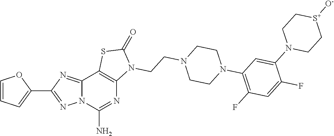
C1=CC=C(C2=NN3C(=N2)C2=C(N=C3N)N(CCN3CCN(C4=C(F)C=C(F)C(N5CC[S+]([O-])CC5)=C4)CC3)C(=O)S2)O1
